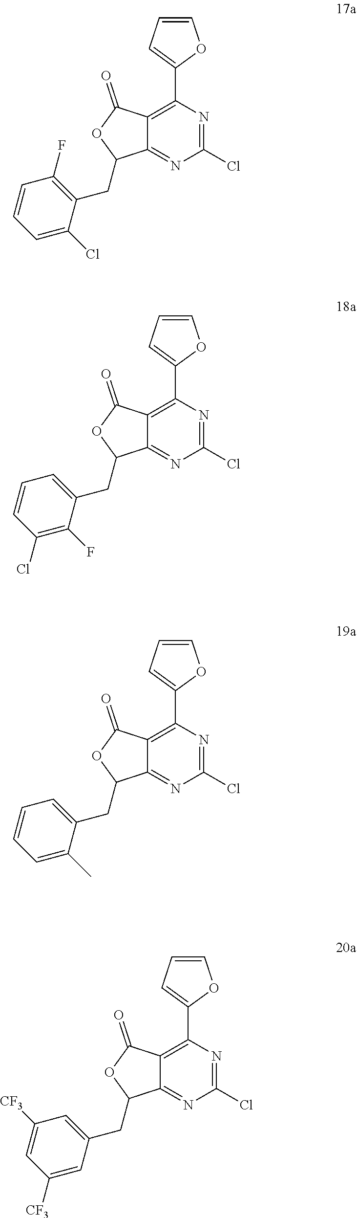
C12=C(C3=CC=CO3)N=C(Cl)N=C1C(CC1=C(F)C=CC=C1Cl)OC2=O.C12=C(C3=CC=CO3)N=C(Cl)N=C1C(CC1=CC=CC(Cl)=C1F)OC2=O.C12=C(C3=CC=CO3)N=C(Cl)N=C1C(CC1=CC=CC=C1C)OC2=O.C12=C(C3=CC=CO3)N=C(Cl)N=C1C(CC1=CC([CF3])=CC([CF3])=C1)OC2=O
